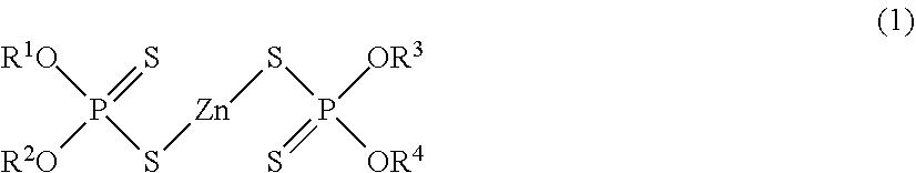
[R1O]P(S[Zn]SP([OR4])([OR3])=S)(=S)[R2O]
